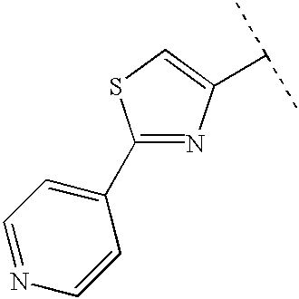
C1(C2=CC=NC=C2)=NC(C(C)C)=CS1
